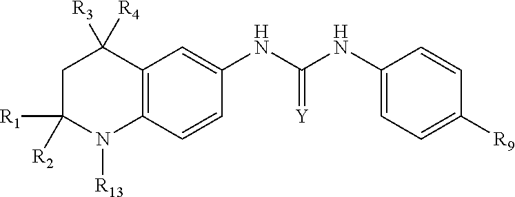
C1C([R1])([R2])N([R13])C2=C(C1([R3])[R4])C=C(NC(NC1=CC=C([R9])C=C1)=[Y])C=C2
